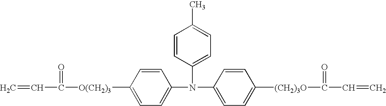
C1=CC([O(CH2)3]C(=O)C=C)=CC=C1N(C1=CC=C([(CH2)3O]C(=O)C=C)C=C1)C1=CC=C(C)C=C1
